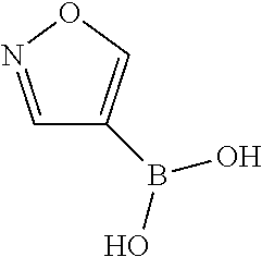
C1=NOC=C1B(O)O
